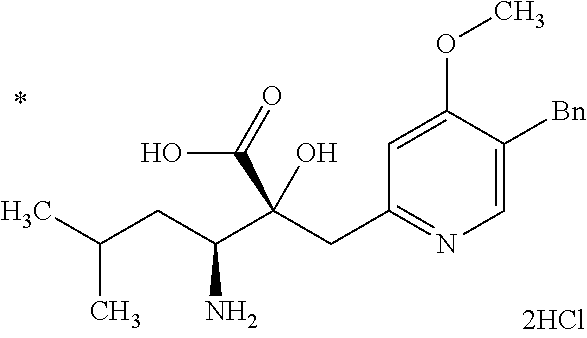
C1=C([Bn])C(OC)=CC(CC(C(CC(C)C)N)(C(=O)O)O)=N1
